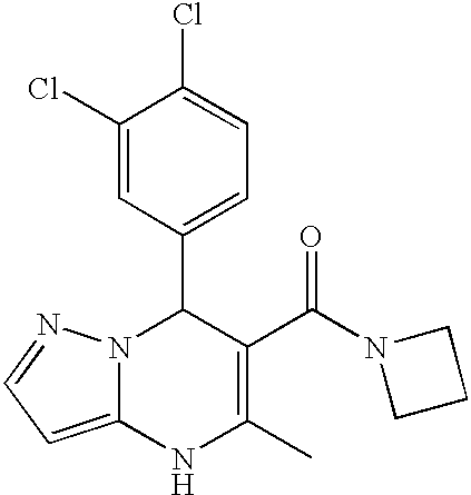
C1(Cl)=CC(C2N3C(=CC=N3)NC(C)=C2C(N2CCC2)=O)=CC=C1Cl
